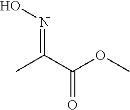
CC(C(OC)=O)=NO
